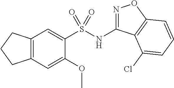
N(C1=NOC2=C1C(Cl)=CC=C2)S(C1=CC2=C(C=C1OC)CCC2)(=O)=O
